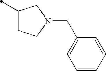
C1(C)CCN(CC2=CC=CC=C2)C1
